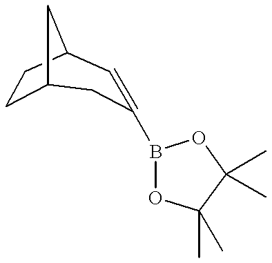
C12CCC(C1)C=C(B1OC(C)(C)C(C)(C)O1)C2
